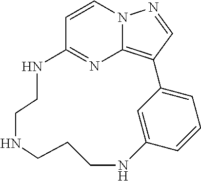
C1=CN2C3=C(C=N2)C2=CC=CC(=C2)NCCCNCCNC1=N3
